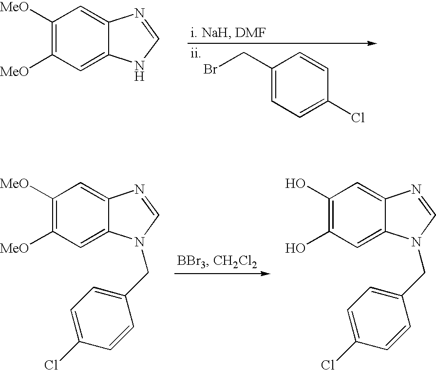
C1([MeO])=C([MeO])C=C2C(=C1)N=CN2.C1(CBr)=CC=C(Cl)C=C1.[ii].C1([MeO])=C([MeO])C=C2C(=C1)N=CN2CC1=CC=C(Cl)C=C1.C1(O)=C(O)C=C2C(=C1)N=CN2CC1=CC=C(Cl)C=C1
